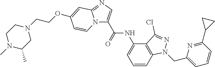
N12C(C(NC3=CC=CC4=C3C(Cl)=NN4CC3=CC=CC(C4CC4)=N3)=O)=CN=C1C=C(OCCN1CCN(C)C(C)C1)C=C2
